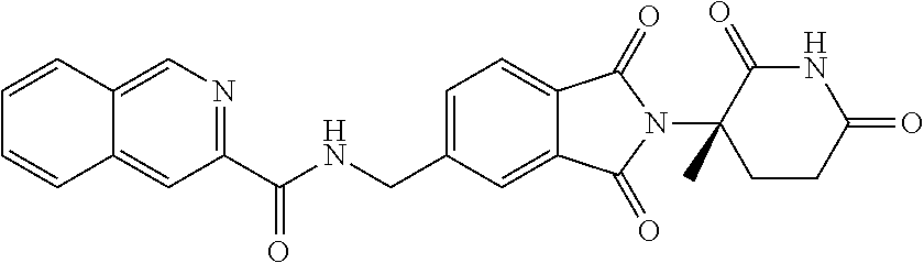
C(NCC1=CC=C2C(=C1)C(=O)N(C1(C)CCC(=O)NC1=O)C2=O)(=O)C1=NC=C2C(=C1)C=CC=C2
